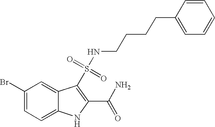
C1(Br)=CC=C2C(=C1)C(S(NCCCCC1=CC=CC=C1)(=O)=O)=C(C(N)=O)N2
